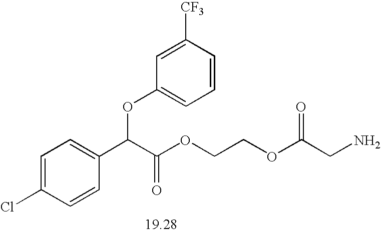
C1=C(Cl)C=CC(C(C(OCCOC(CN)=O)=O)OC2=CC=CC([CF3])=C2)=C1
